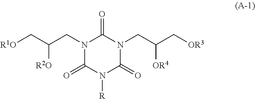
N1(CC(C[R1O])[R2O])C(=O)N([R])C(=O)N(CC(C[OR3])[OR4])C1=O
